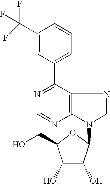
C1=C(C(F)(F)F)C=CC=C1C1=NC=NC2=C1N=CN2C1C(O)C(O)C(CO)O1
